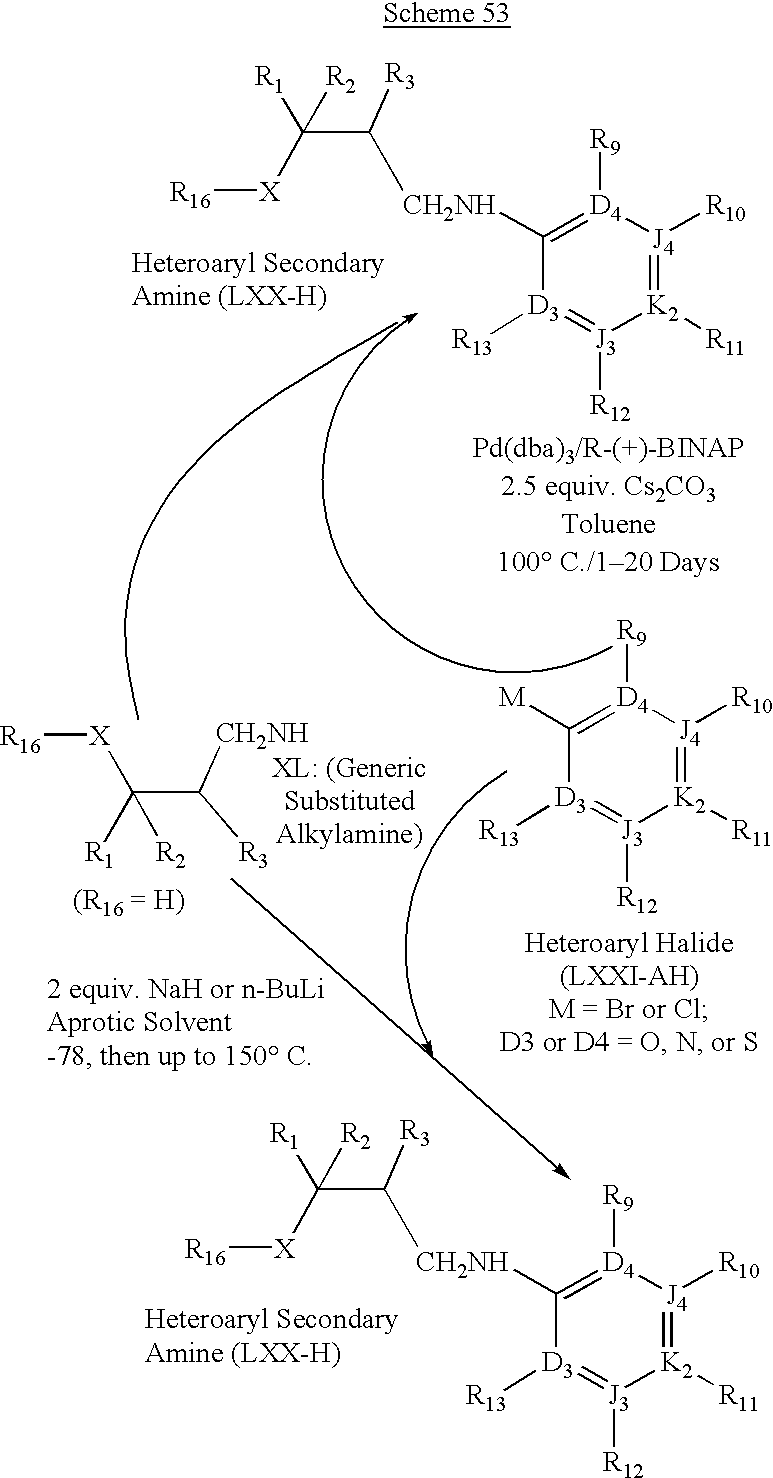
C(C([X][R16])([R2])[R1])([R3])C.[K2]1([R11])=[J4]([R10])[D4]([R9])=C([CH2NH])[D3]([R13])=[J3]1[R12].[R3]C(C([R1])([R2])[X][R16])[CH2NH].[K2]1([R11])=[J4]([R10])[D4]([R9])=C([M])[D3]([R13])=[J3]1[R12].C(C([X][R16])([R2])[R1])([R3])C.[K2]1([R11])=[J4]([R10])[D4]([R9])=C([CH2NH])[D3]([R13])=[J3]1[R12]
